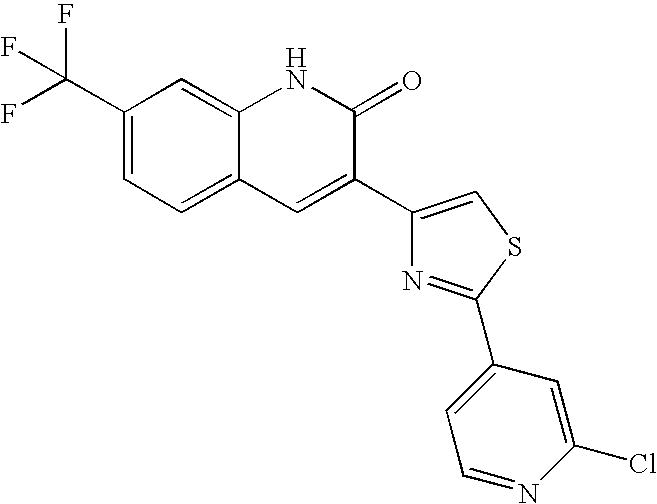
C1(C(F)(F)F)=CC=C2C(=C1)NC(=O)C(C1=CSC(C3=CC=NC(Cl)=C3)=N1)=C2
